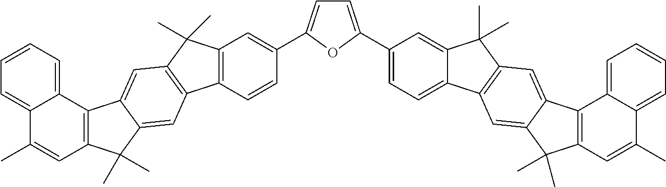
C12=C(C=CC(C3=CC=C(C4=CC=C5C(=C4)C(C)(C)C4=C5C=C5C(=C4)C4=C(C5(C)C)C=C(C)C5=CC=CC=C45)O3)=C1)C1=C(C2(C)C)C=C2C(=C1)C(C)(C)C1=C2C2=CC=CC=C2C(C)=C1
